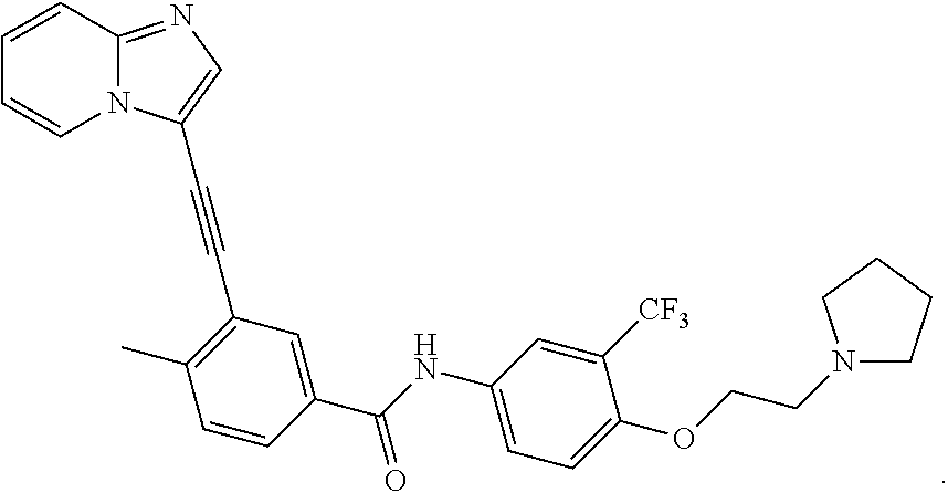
C(#CC1=C(C)C=CC(C(NC2=CC=C(OCCN3CCCC3)C([CF3])=C2)=O)=C1)C1=CN=C2N1C=CC=C2
